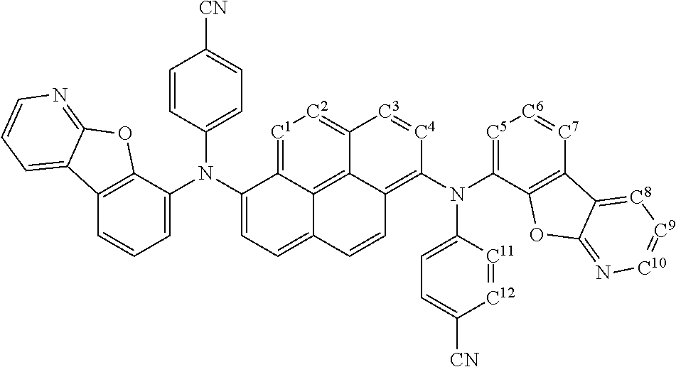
C12=C(C(N(C3=CC=C4C5=C6C(=C(N(C7=CC=C([CN])[C12]=[C11]7)C7=[C5][C6]=[C7]C8=C7OC7=N[C10]=[C9][C8]=C87)[C4]=[C3]C6=[C2][C1]=C35)C=C4)C3=CC=C([CN])C=C3)=CC=C1)OC1=NC=CC=C21
